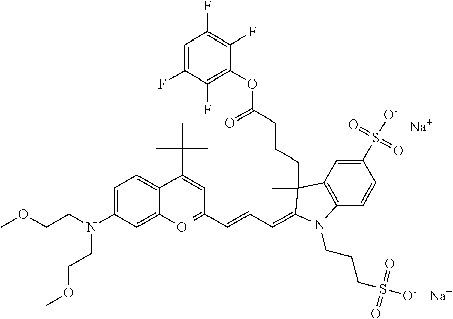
[Na].[Na].C12=CC=C(N(CCOC)CCOC)C=C1[O+]=C(C=CC=C1C(CCCC(=O)OC3=C(F)C(F)=CC(F)=C3F)(C)C3=C(C=CC(S([O-])(=O)=O)=C3)N1CCCS([O-])(=O)=O)C=C2C(C)(C)C
